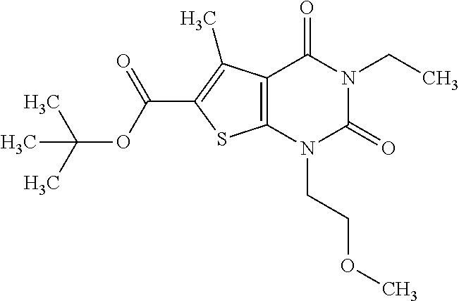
C12=C(N(CCOC)C(=O)N(CC)C1=O)SC(C(OC(C)(C)C)=O)=C2C
